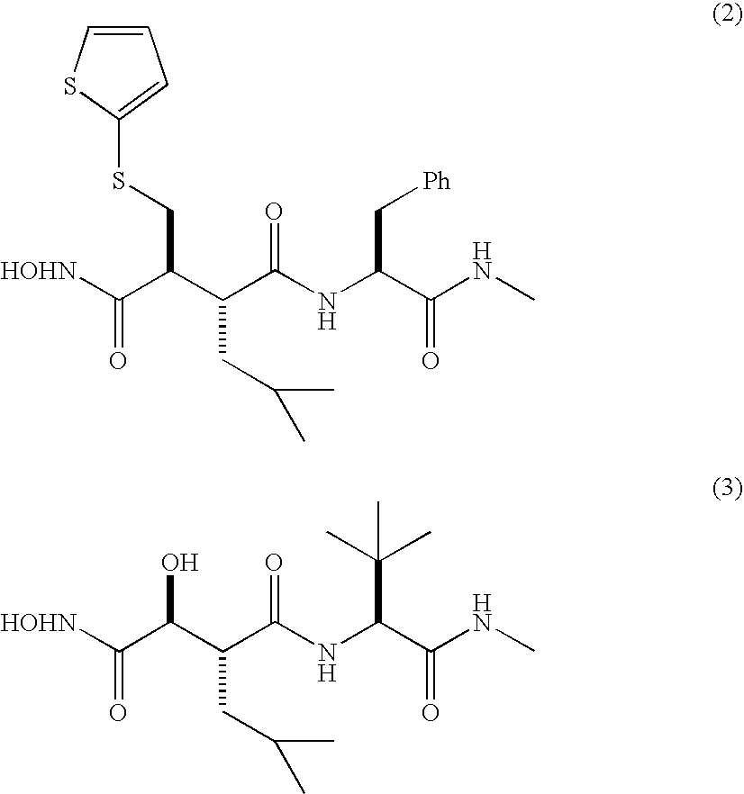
[HOHN]C(C(C(C(NC(C(NC)=O)C[Ph])=O)CC(C)C)CSC1=CC=CS1)=O.[HOHN]C(C(C(C(NC(C(NC)=O)C(C)(C)C)=O)CC(C)C)O)=O
